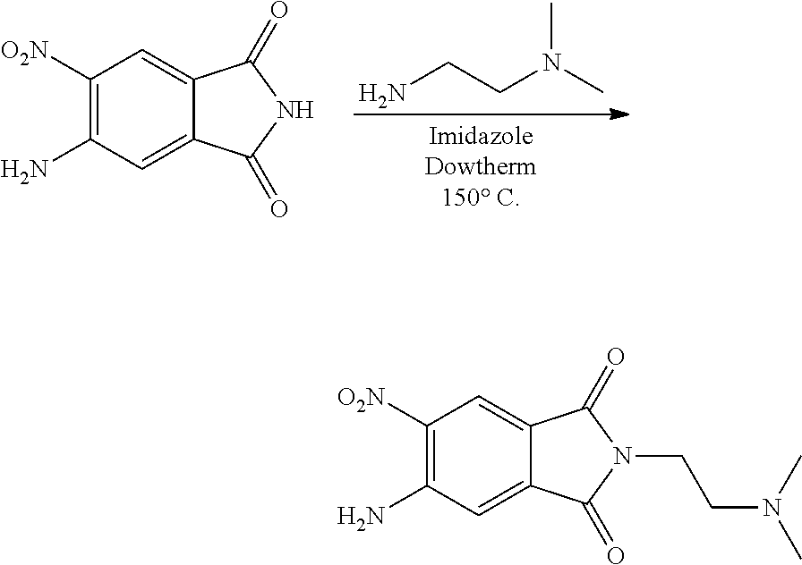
NCCN(C)C.C1([O2N])=C(N)C=C2C(=C1)C(=O)NC2=O.C1([O2N])=C(N)C=C2C(=C1)C(=O)N(CCN(C)C)C2=O
